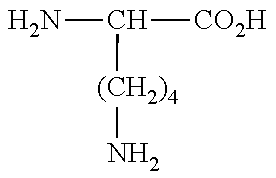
NC([CO2H])[(CH2)4]N
